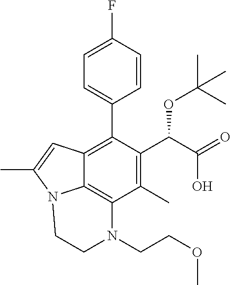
C1=C(F)C=CC(C2=C3C4=C(C(C)=C2C(C(O)=O)OC(C)(C)C)N(CCOC)CCN4C(C)=C3)=C1
